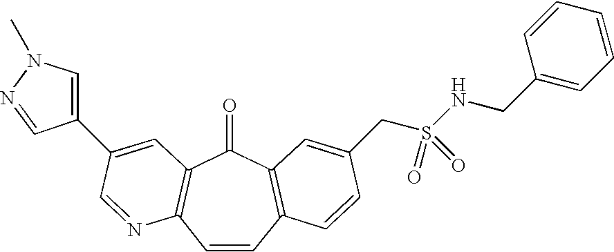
C1=CC2=C(C(=O)C3=C1N=CC(C1=CN(C)N=C1)=C3)C=C(CS(NCC1=CC=CC=C1)(=O)=O)C=C2
